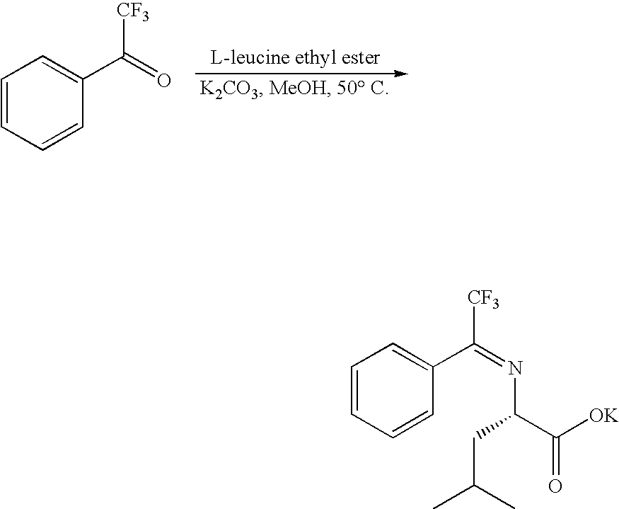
C1=CC=CC(C(=O)[CF3])=C1.C1=CC=CC(C(=NC(CC(C)C)C([OK])=O)[CF3])=C1
